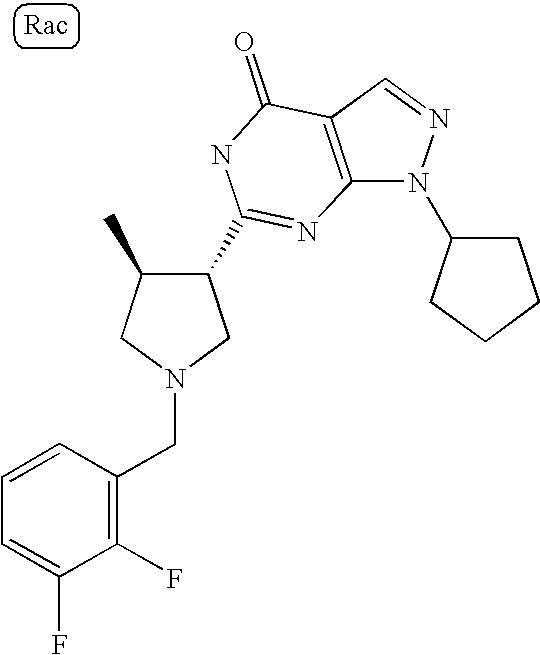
C12=C(C=NN1C1CCCC1)C(=O)NC(C1C(C)CN(CC3=C(F)C(F)=CC=C3)C1)=N2
